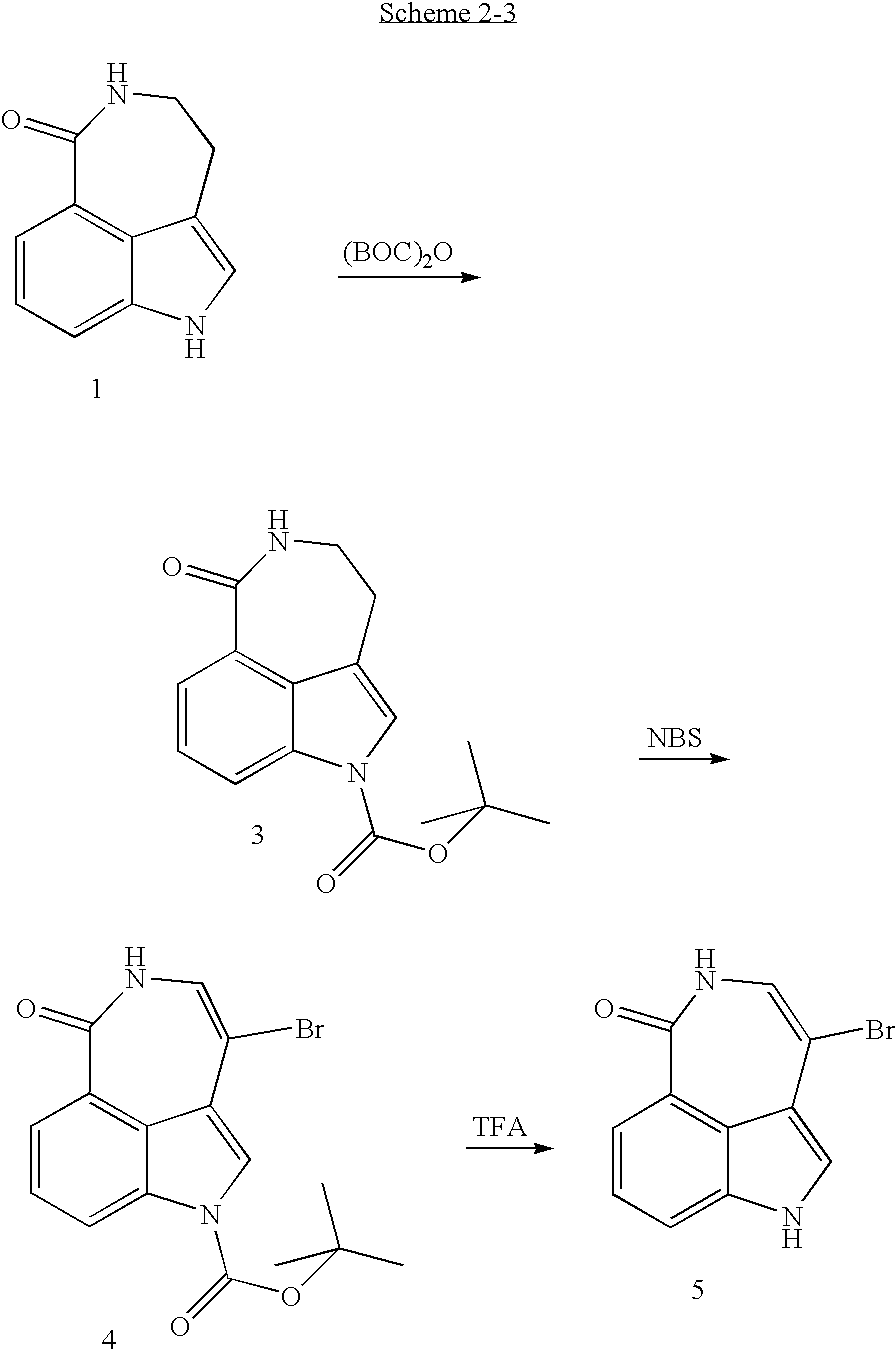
[(BOC)2O].C12=CC=CC3=C1C(=CN2)CCNC3=O.[NBS].C12=CC=CC3=C1C(=CN2C(OC(C)(C)C)=O)CCNC3=O.C12=CC=CC3=C1C(=CN2C(OC(C)(C)C)=O)C(Br)=CNC3=O.C12=CC=CC3=C1C(=CN2)C(Br)=CNC3=O
